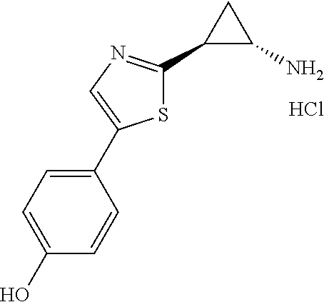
C1(C2=CN=C(C3C(N)C3)S2)=CC=C(O)C=C1.Cl
